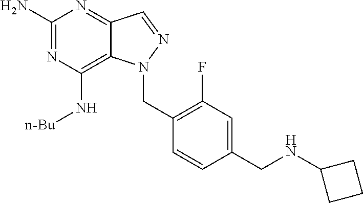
C1(N)=NC(N[n-Bu])=C2C(=N1)C=NN2CC1=C(F)C=C(CNC2CCC2)C=C1
